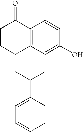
C1CCC2=C(C1=O)C=CC(O)=C2CC(C)C1=CC=CC=C1
